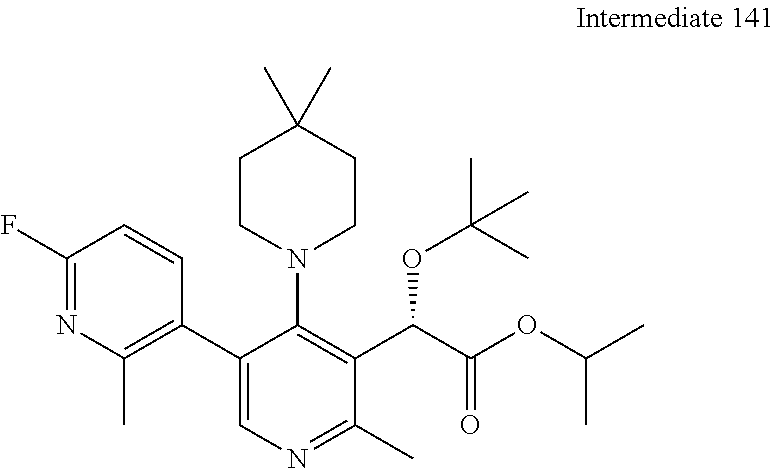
FC1=NC(C)=C(C2=CN=C(C)C(C(C(OC(C)C)=O)OC(C)(C)C)=C2N2CCC(C)(C)CC2)C=C1
